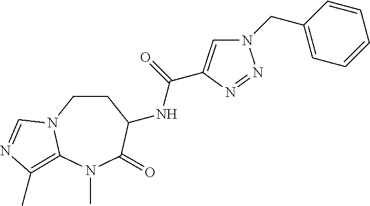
C1CN2C(=C(C)N=C2)N(C)C(=O)C1NC(=O)C1=CN(CC2=CC=CC=C2)N=N1
